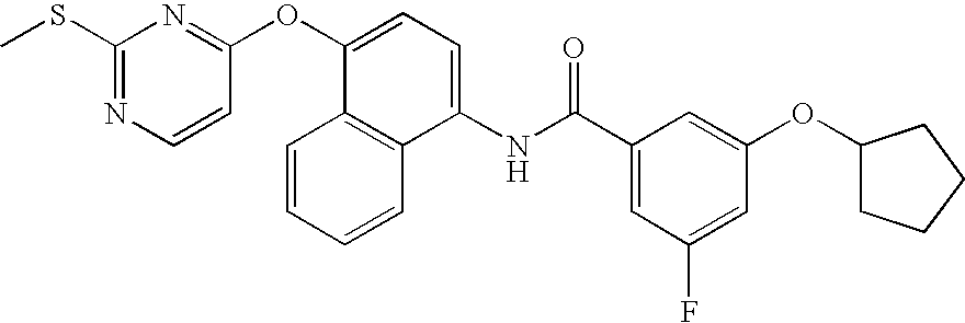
C1(OC2=CC(C(NC3=CC=C(OC4=NC(SC)=NC=C4)C4=C3C=CC=C4)=O)=CC(F)=C2)CCCC1
